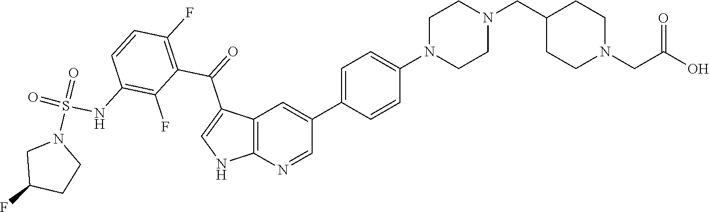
C1=C(C2=CC3=C(N=C2)NC=C3C(=O)C2=C(F)C=CC(NS(=O)(N3CC(F)CC3)=O)=C2F)C=CC(N2CCN(CC3CCN(CC(O)=O)CC3)CC2)=C1
